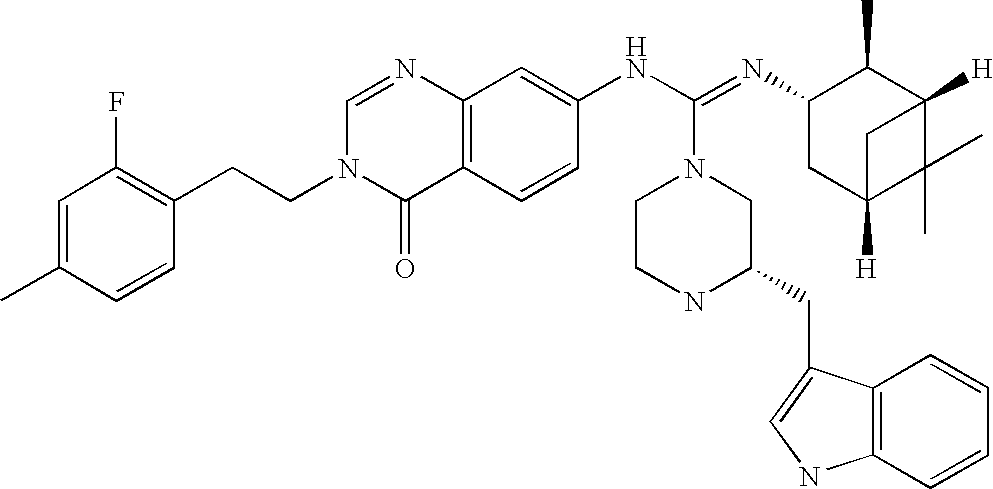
N1(CCC2=C(F)C=C(C)C=C2)C=NC2=C(C1=O)C=CC(NC(=NC1CC3([H])C(C)(C)C([H])(C1C)C3)N1CCNC(CC3=CNC4=C3C=CC=C4)C1)=C2
